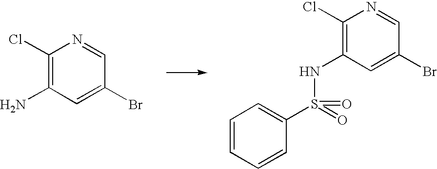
C1(Cl)=C(N)C=C(Br)C=N1.C1(Cl)=C(NS(C2=CC=CC=C2)(=O)=O)C=C(Br)C=N1
